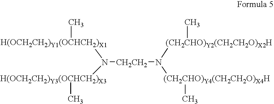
N([CH2CH2]N([(CH2CHO)Y4(CH2CH2O)X4H]C)[(CH2CHO)Y2(CH2CH2O)X2H]C)([H(OCH2CH2)Y3(OCHCH2)X3]C)[H(OCH2CH2)Y1(OCHCH2)X1]C
